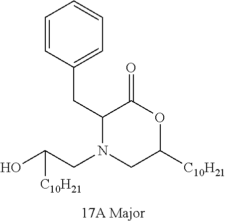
C1(CC2=CC=CC=C2)N(CC(O)[C10H21])CC([C10H21])OC1=O
